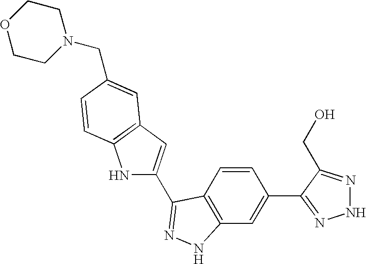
C1=CC2=C(C=C1C1=NNN=C1CO)NN=C2C1=CC2=C(N1)C=CC(CN1CCOCC1)=C2
